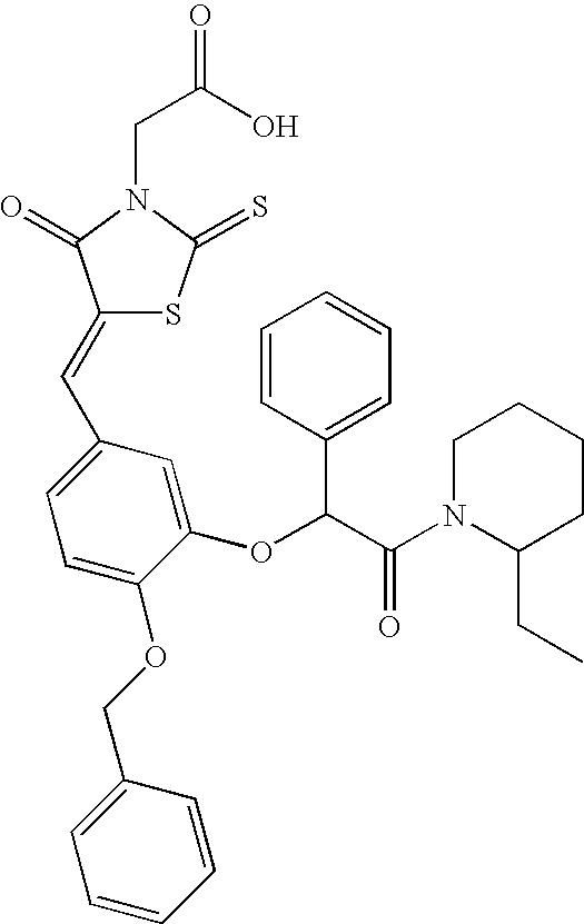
C(C(O)=O)N1C(=O)C(=CC2=CC=C(OCC3=CC=CC=C3)C(OC(C(N3C(CC)CCCC3)=O)C3=CC=CC=C3)=C2)SC1=S
